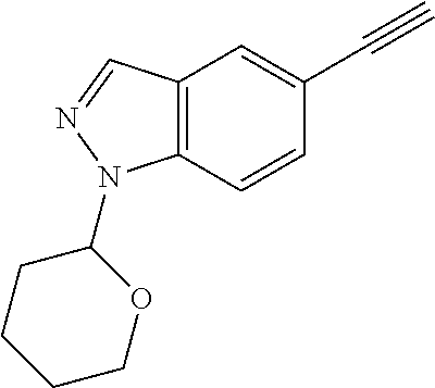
C12=C(C=CC(C#C)=C1)N(C1CCCCO1)N=C2
